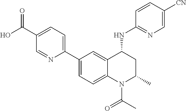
C1(C2=CC=C(C(O)=O)C=N2)=CC=C2C(=C1)C(NC1=NC=C([CN])C=C1)CC(C)N2C(C)=O
